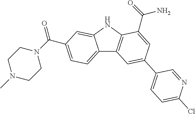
C12=CC=C(C(N3CCN(C)CC3)=O)C=C1NC1=C2C=C(C2=CC=C(Cl)N=C2)C=C1C(=O)N
